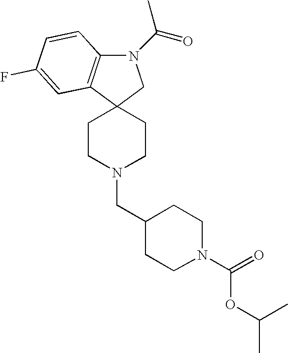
N1(C(=O)C)C2=C(C3(C1)CCN(CC1CCN(C(OC(C)C)=O)CC1)CC3)C=C(F)C=C2
